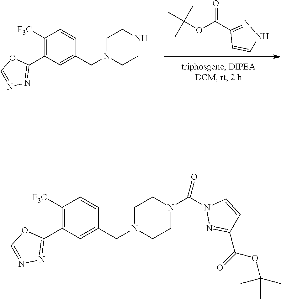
CC(OC(=O)C1=NNC=C1)(C)C.C1([F3C])=C(C2=NN=CO2)C=C(CN2CCNCC2)C=C1.C1([F3C])=C(C2=NN=CO2)C=C(CN2CCN(C(N3N=C(C(OC(C)(C)C)=O)C=C3)=O)CC2)C=C1
